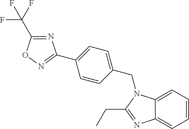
C12=CC=CC=C1N=C(CC)N2CC1=CC=C(C2=NOC(C(F)(F)F)=N2)C=C1
